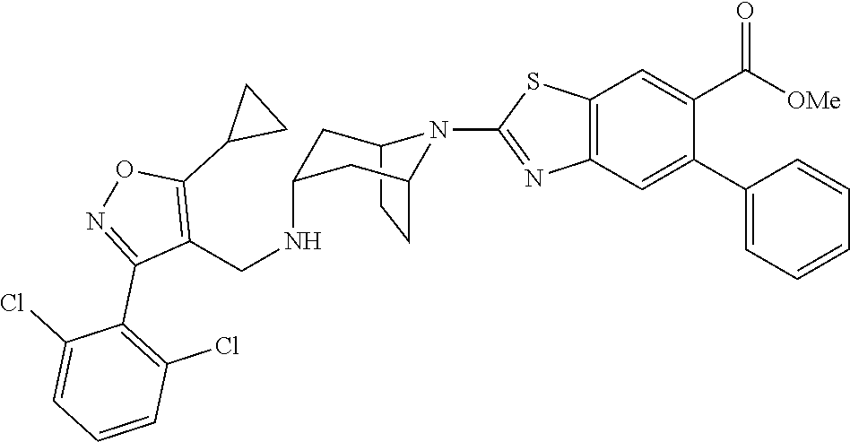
C12CCC(CC(NCC3=C(C4CC4)ON=C3C3=C(Cl)C=CC=C3Cl)C1)N2C1=NC2=C(C=C(C([OMe])=O)C(C3=CC=CC=C3)=C2)S1
